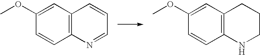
C12=C(C=C(OC)C=C1)C=CC=N2.C12=C(C=C(OC)C=C1)CCCN2
